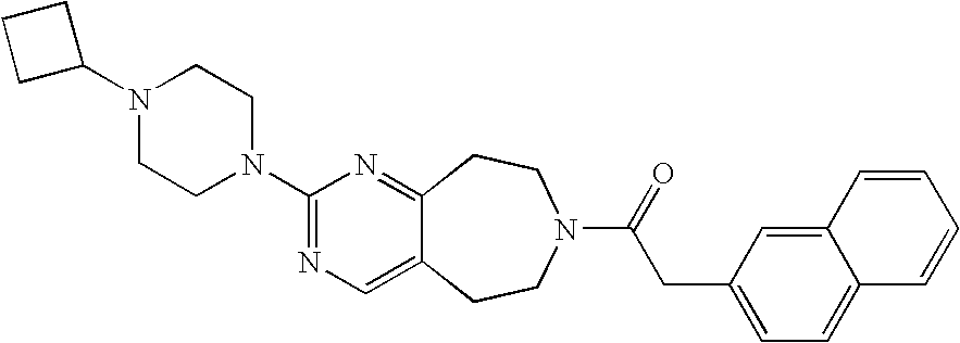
C1(N2CCN(C3=NC=C4C(=N3)CCN(C(=O)CC3=CC=C5C(=C3)C=CC=C5)CC4)CC2)CCC1
